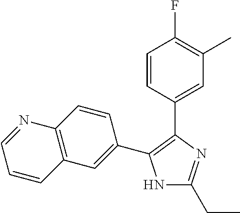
N1C(CC)=NC(C2=CC(C)=C(F)C=C2)=C1C1=CC2=C(C=C1)N=CC=C2
